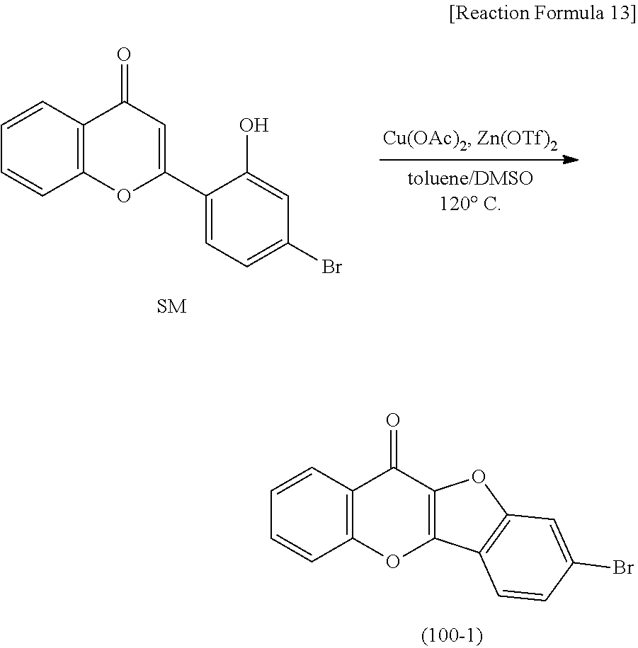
C12=C(C=CC=C1)C(=O)C=C(C1=CC=C(Br)C=C1O)O2.C12=C(C=CC=C1)C(=O)C1=C(O2)C2=C(O1)C=C(Br)C=C2
